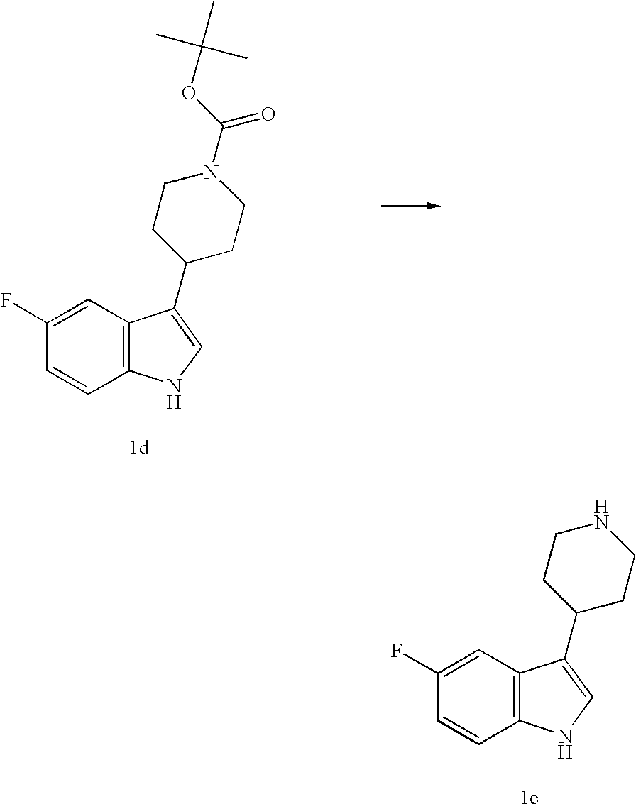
C12=C(C=C(F)C=C1)C(C1CCNCC1)=CN2.C12=C(C=C(F)C=C1)C(C1CCN(C(OC(C)(C)C)=O)CC1)=CN2
